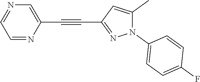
C1=NC(C#CC2=NN(C3=CC=C(F)C=C3)C(C)=C2)=CN=C1
